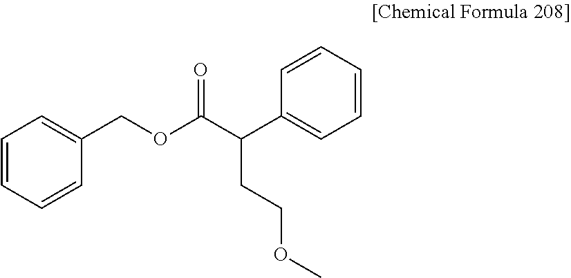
C1=CC=CC(COC(C(CCOC)C2=CC=CC=C2)=O)=C1
